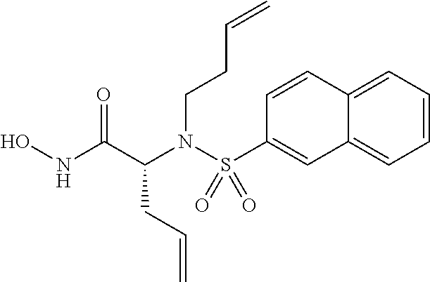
C(N(C(CC=C)C(NO)=O)S(C1=CC2=CC=CC=C2C=C1)(=O)=O)CC=C
